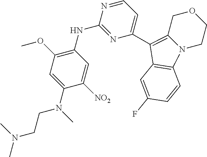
C1=C(N(C)CCN(C)C)C([NO2])=CC(NC2=NC(C3=C4COCCN4C4=C3C=C(F)C=C4)=CC=N2)=C1OC
